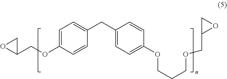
C1=C(OCC2CO2)C=CC(CC2=CC=C(OCCCOCC3OC3)C=C2)=C1
